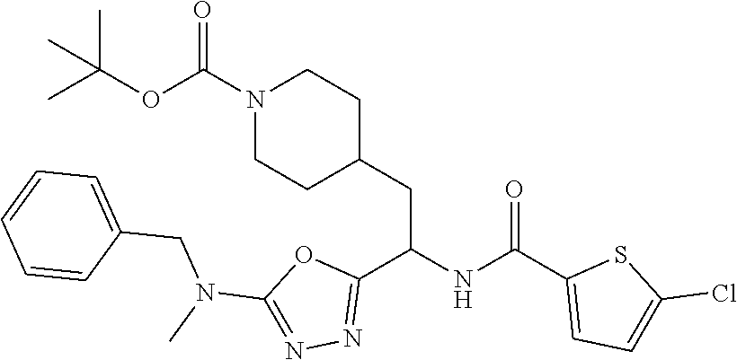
C1(C(NC(C2=NN=C(N(C)CC3=CC=CC=C3)O2)CC2CCN(C(=O)OC(C)(C)C)CC2)=O)=CC=C(Cl)S1
